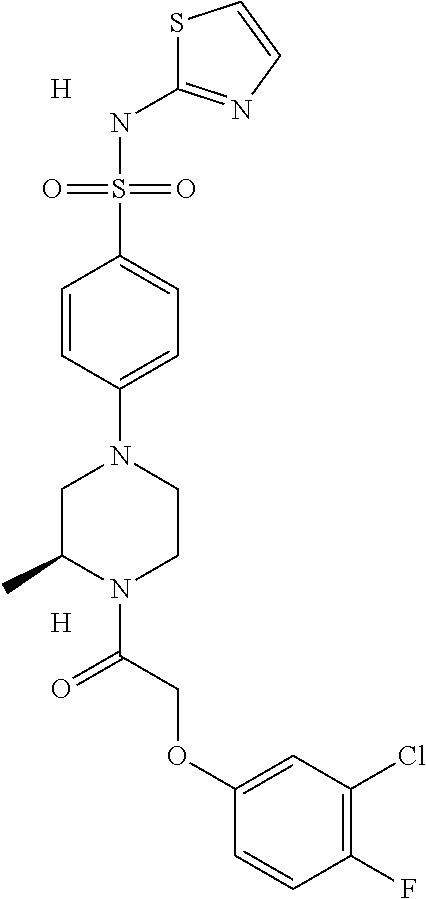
S1C(NS(C2=CC=C(N3CC(C)N(C(=O)COC4=CC(Cl)=C(F)C=C4)CC3)C=C2)(=O)=O)=NC=C1.[H].[H]
